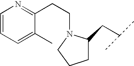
C1C(CC(C)C)N(CCC2=NC=CC=C2C)CC1
